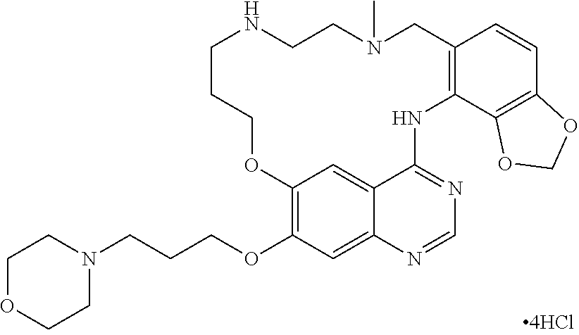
C1OCCN(CCCOC2=C3C=C4C(=C2)N=CN=C4NC2=C(C=CC4=C2OCO4)CN(C)CCNCCCO3)C1
